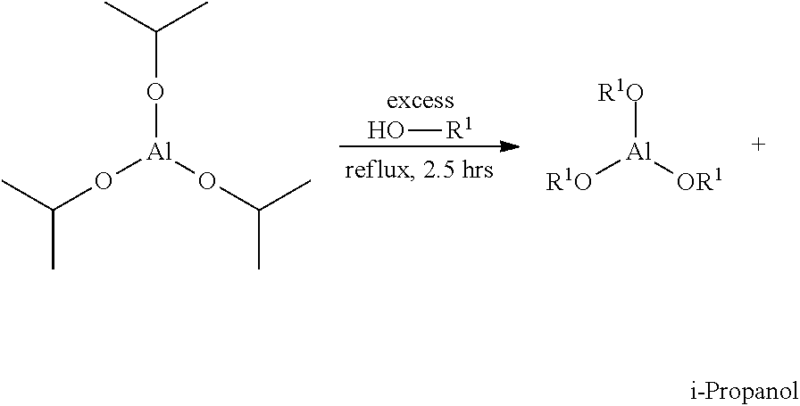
O[R1].O([Al](OC(C)C)OC(C)C)C(C)C.[R1O][Al]([OR1])[R1O]
